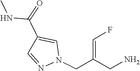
C1=NN(CC(CN)=CF)C=C1C(=O)NC
